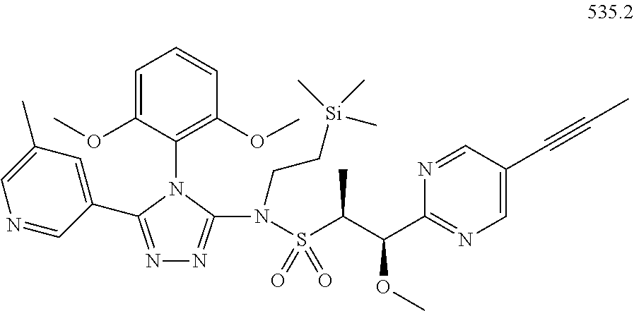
N1=C(C2=CC(C)=CN=C2)N(C2=C(OC)C=CC=C2OC)C(N(S(=O)(=O)C(C)C(OC)C2=NC=C(C#CC)C=N2)CC[Si](C)(C)C)=N1
